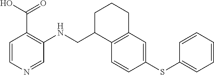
C1=CN=CC(NCC2C3=C(CCC2)C=C(SC2=CC=CC=C2)C=C3)=C1C(=O)O
